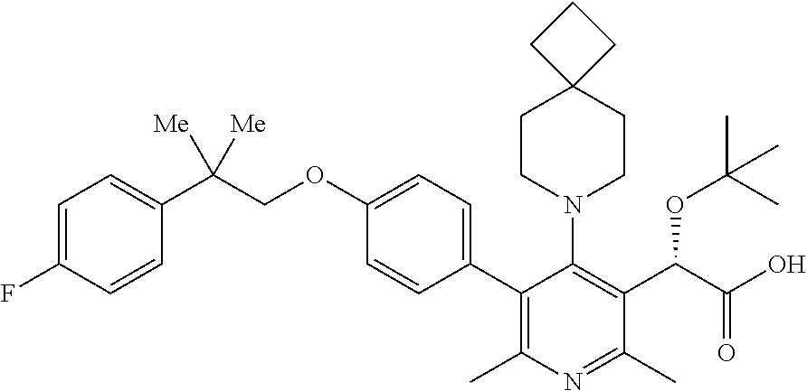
C1(C2=C(C)N=C(C)C(C(C(=O)O)OC(C)(C)C)=C2N2CCC3(CC2)CCC3)=CC=C(OCC(C2=CC=C(F)C=C2)([Me])[Me])C=C1
